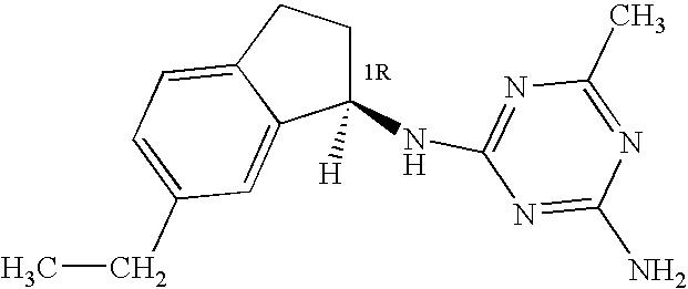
C1(NC2=NC(C)=NC(N)=N2)([H])CCC2=CC=C(CC)C=C12
